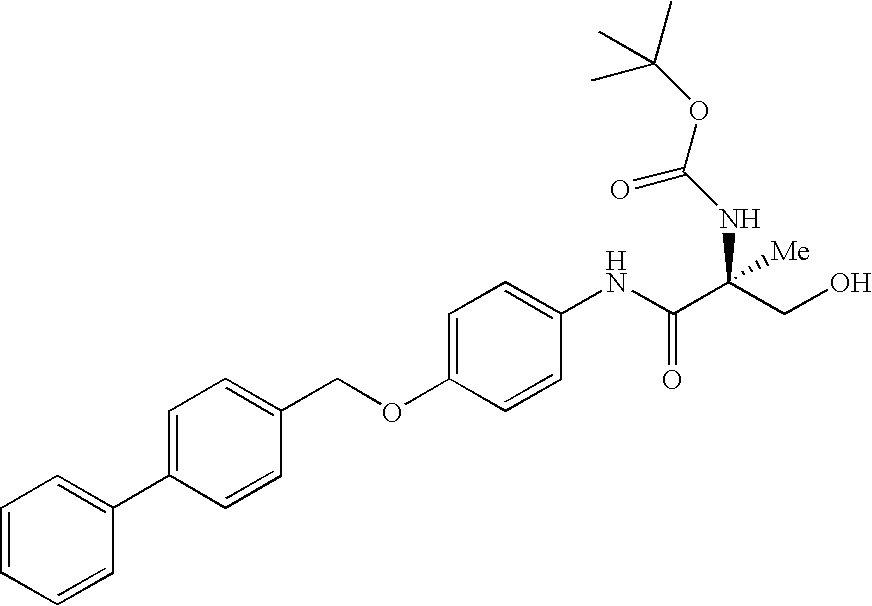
C1=CC=CC(C2=CC=C(COC3=CC=C(NC(C(CO)([Me])NC(OC(C)(C)C)=O)=O)C=C3)C=C2)=C1
